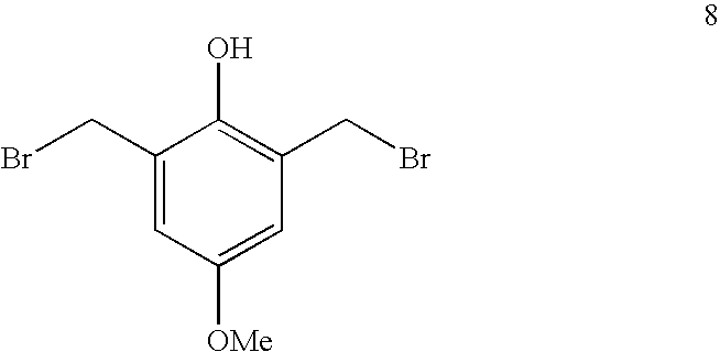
C1(CBr)=CC([OMe])=CC(CBr)=C1O
